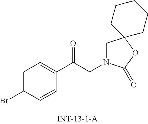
C1=C(Br)C=CC(C(CN2CC3(OC2=O)CCCCC3)=O)=C1
